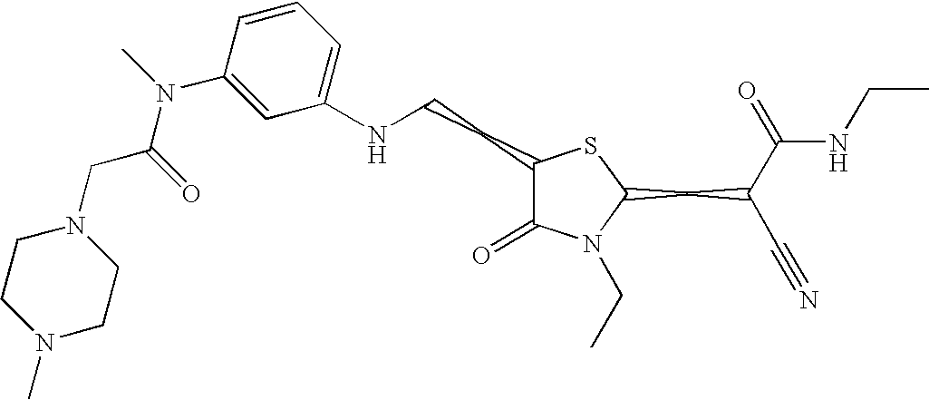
C1(NCCC2C(=O)N(CC)C(CC(C#N)C(=O)NCC)S2)=CC=CC(N(C)C(=O)CN2CCN(C)CC2)=C1
